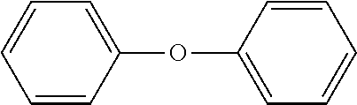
C1=CC=CC=C1OC1=CC=CC=C1
